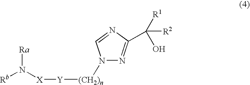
[Rb]N([X][Y][(CH2)n]N1C=NC(C([R1])(O)[R2])=N1)[Ra]
